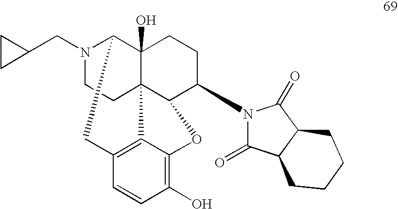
N1(CC2CC2)CCC23C4(O)C1CC1=C2C(=C(O)C=C1)OC3C(N1C(=O)C2C(C1=O)CCCC2)CC4
